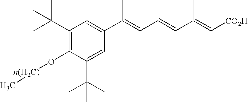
C1(C(C)(C)C)=C(O[n(H2C)]C)C(C(C)(C)C)=CC(C(C)=CC=CC(=C[CO2H])C)=C1
